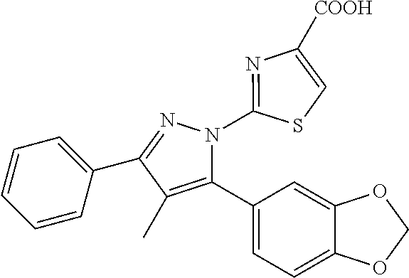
C1=CC=C(C2=NN(C3=NC([COOH])=CS3)C(C3=CC=C4C(=C3)OCO4)=C2C)C=C1
